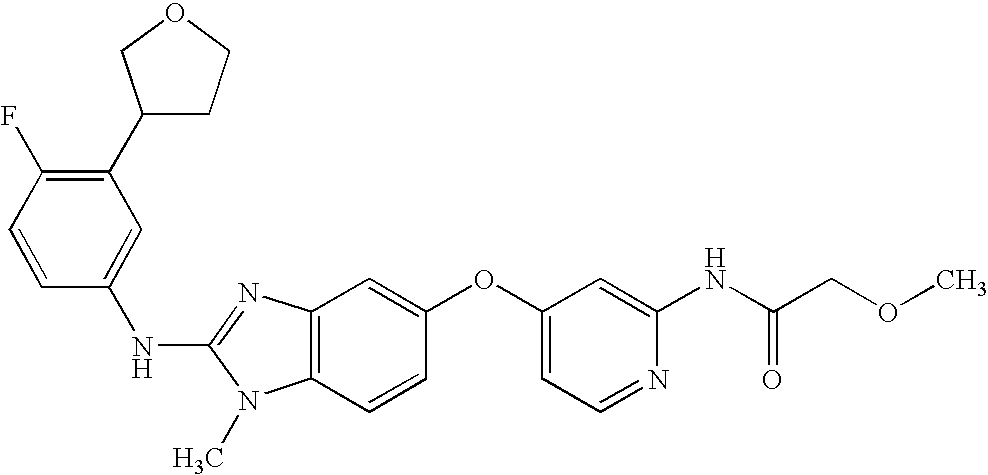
N(C1=NC2=C(N1C)C=CC(OC1=CC=NC(NC(COC)=O)=C1)=C2)C1=CC(C2CCOC2)=C(F)C=C1
